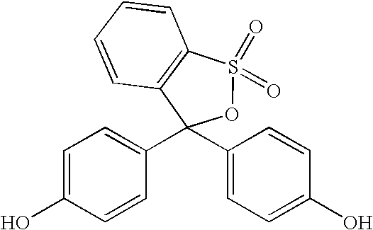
C1=C(O)C=CC(C2(C3=CC=C(O)C=C3)C3=C(C=CC=C3)S(=O)(=O)O2)=C1
